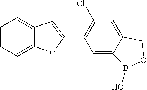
C1=CC=C2C(=C1)C=C(C1=C(Cl)C=C3C(=C1)B(O)OC3)O2
